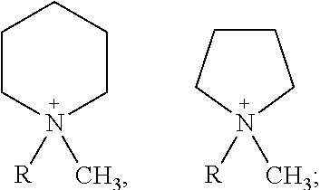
C1CN([R])(C)CCC1.N1([R])(C)CCCC1
